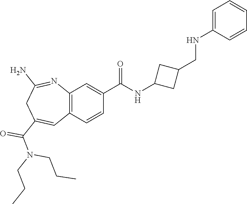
C12=C(C=CC(C(NC3CC(CNC4=CC=CC=C4)C3)=O)=C1)C=C(C(=O)N(CCC)CCC)CC(N)=N2
